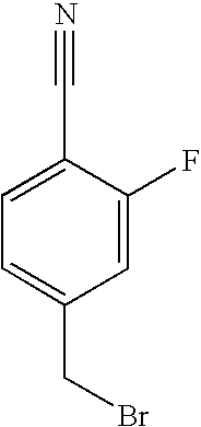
C1=C(C#N)C(F)=CC(CBr)=C1
